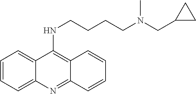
N(C1=C2C(=NC3=CC=CC=C13)C=CC=C2)CCCCN(CC1CC1)C
